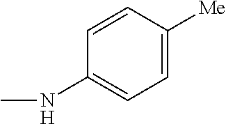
C1=C([Me])C=CC(NC)=C1
